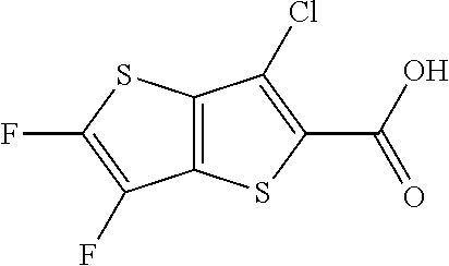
C12=C(SC(C(O)=O)=C1Cl)C(F)=C(F)S2
